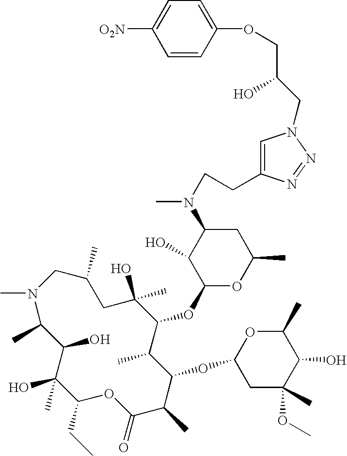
CN1C(C)C(O)C(O)(C)C(CC)OC(=O)C(C)C(OC2CC(C)(OC)C(O)C(C)O2)C(C)C(OC2OC(C)CC(N(CCC3=CN(CC(COC4=CC=C([O2N])C=C4)O)N=N3)C)C2O)C(C)(O)CC(C)C1
